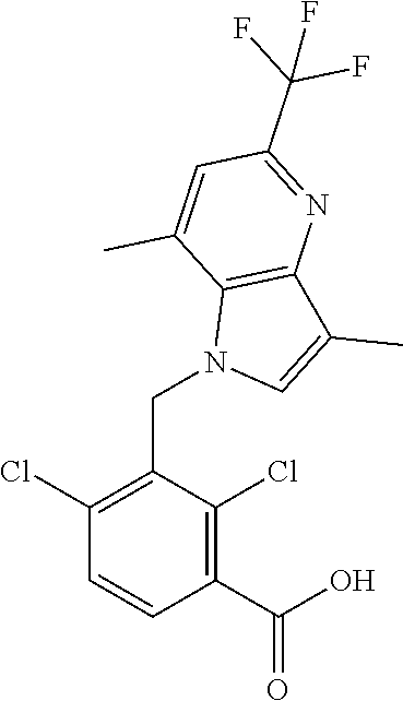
C1(Cl)=C(CN2C=C(C)C3=C2C(C)=CC(C(F)(F)F)=N3)C(Cl)=C(C(=O)O)C=C1
